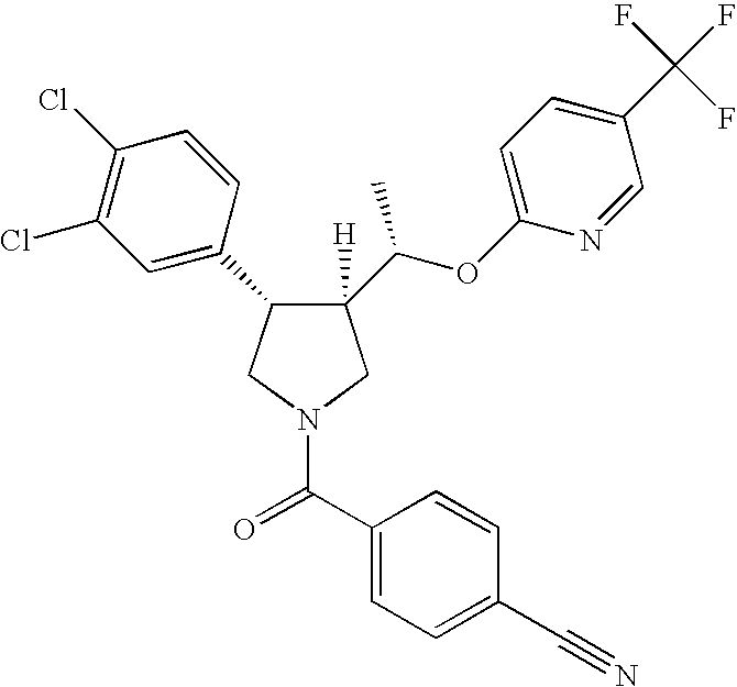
C1([H])(C(OC2=CC=C(C(F)(F)F)C=N2)C)C(C2=CC(Cl)=C(Cl)C=C2)CN(C(C2=CC=C(C#N)C=C2)=O)C1
